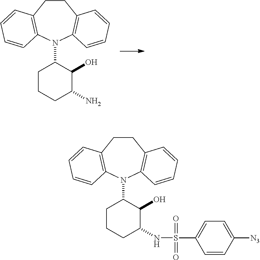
C1(N2C3=C(CCC4=C2C=CC=C4)C=CC=C3)CCCC(N)C1O.C1(N2C3=C(CCC4=C2C=CC=C4)C=CC=C3)CCCC(NS(C2=CC=C([N3])C=C2)(=O)=O)C1O
